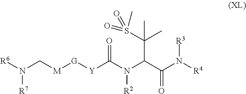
[R6]N(C[M][G][Y]C(N(C(C(N([R4])[R3])=O)C(C)(C)S(=O)(=O)C)[R2])=O)[R7]
